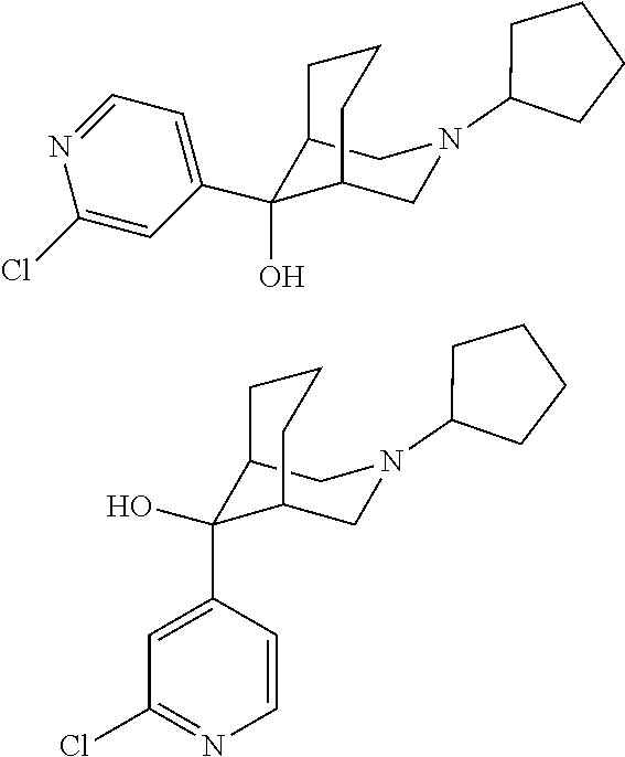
C1=NC(Cl)=CC(C2(O)C3CN(C4CCCC4)CC2CCC3)=C1.OC1(C2=CC(Cl)=NC=C2)C2CN(C3CCCC3)CC1CCC2
